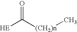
[HE]C([(CH2)n]C)=O
